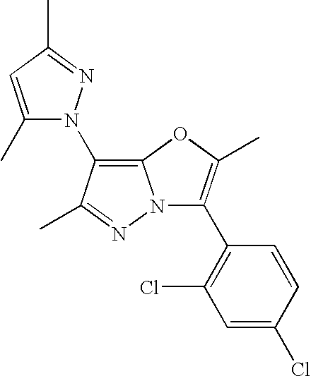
C12=C(N3C(C)=CC(C)=N3)C(C)=NN1C(C1=C(Cl)C=C(Cl)C=C1)=C(C)O2
